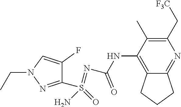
C1(C[F3C])=C(C)C(NC(N=S(=O)(C2=NN(CC)C=C2F)N)=O)=C2C(=N1)CCC2
